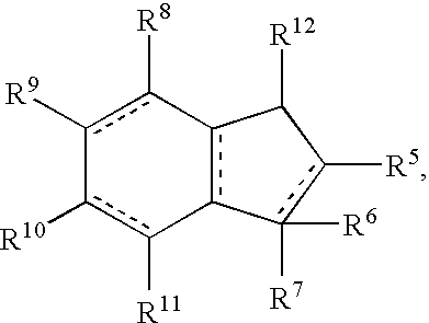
c1([R9])c([R8])-c2c(-c([R11])c-1[R10])-c([R7])([R6])c([R5])C2[R12]
